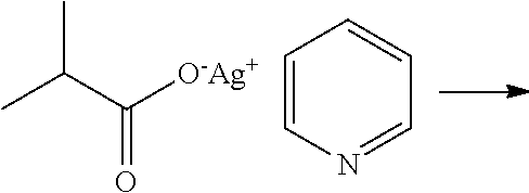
CC(C([O-Ag+])=O)C.C1=CN=CC=C1
